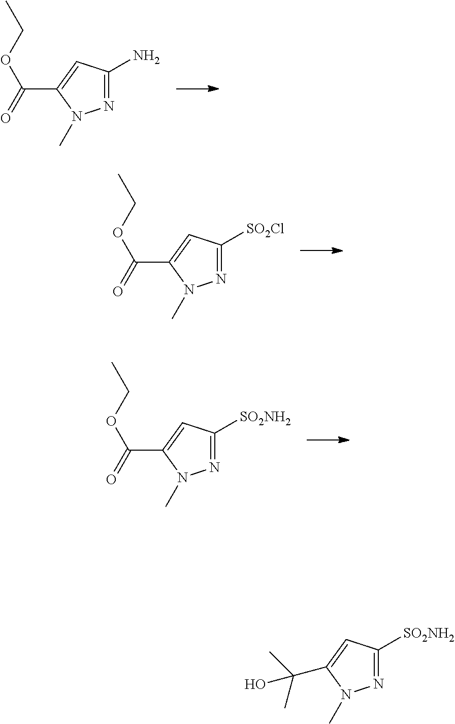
N1=C(N)C=C(C(OCC)=O)N1C.N1=C([SO2Cl])C=C(C(OCC)=O)N1C.N1=C([SO2NH2])C=C(C(OCC)=O)N1C.N1=C([SO2NH2])C=C(C(C)(C)O)N1C
